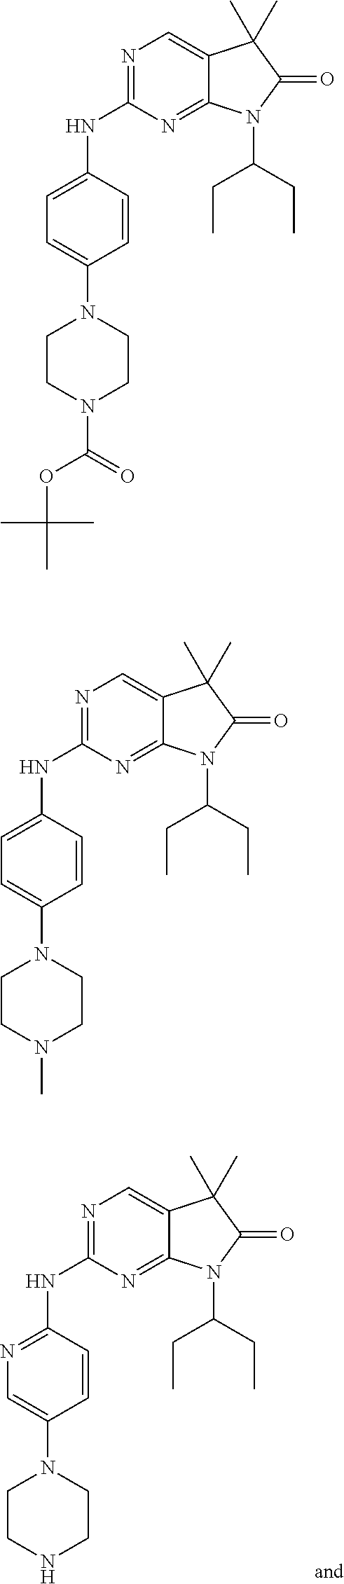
N1=C(NC2=NC=C(N3CCNCC3)C=C2)N=C2C(=C1)C(C)(C)C(=O)N2C(CC)CC.N1=C(NC2=CC=C(N3CCN(C(OC(C)(C)C)=O)CC3)C=C2)N=C2C(=C1)C(C)(C)C(=O)N2C(CC)CC.N1=C(NC2=CC=C(N3CCN(C)CC3)C=C2)N=C2C(=C1)C(C)(C)C(=O)N2C(CC)CC
